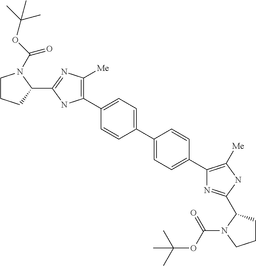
C1(C2=CC=C(C3=CC=C(C4=C([Me])NC(C5CCCN5C(OC(C)(C)C)=O)=N4)C=C3)C=C2)=C([Me])N=C(C2N(C(=O)OC(C)(C)C)CCC2)N1
